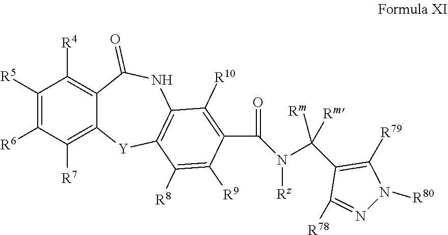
C12=C([R4])C([R5])=C([R6])C([R7])=C1[Y]C1=C(NC2=O)C([R10])=C(C(=O)N([Rz])C(C2=C([R79])N([R80])N=C2[R78])([Rm])[Rm])C([R9])=C1[R8]
